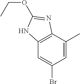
BrC1=CC2=C(C(C)=C1)N=C(OCC)N2
